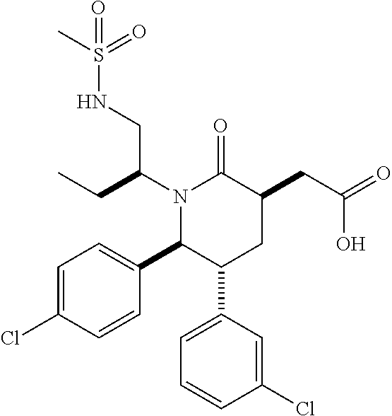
N1(C(CC)CNS(C)(=O)=O)C(C2=CC=C(Cl)C=C2)C(C2=CC=CC(Cl)=C2)CC(CC(=O)O)C1=O
